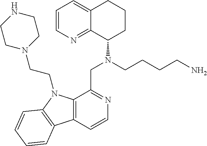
C1=CN=C2C(=C1)CCCC2N(CCCCN)CC1=NC=CC2=C1N(CCN1CCNCC1)C1=C2C=CC=C1
